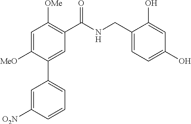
C1=C([MeO])C(C2=CC=CC([O2N])=C2)=CC(C(NCC2=CC=C(O)C=C2O)=O)=C1[OMe]
